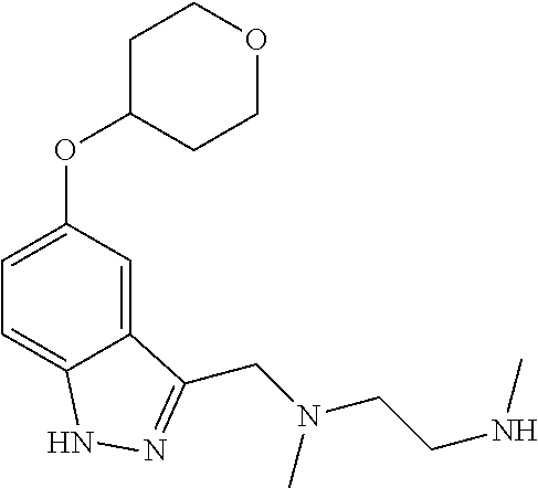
C12=CC(OC3CCOCC3)=CC=C1NN=C2CN(C)CCNC
